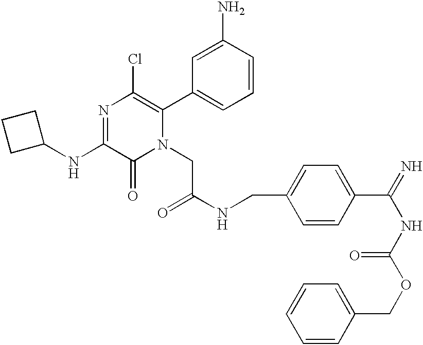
C1(NC2=NC(Cl)=C(C3=CC=CC(N)=C3)N(CC(NCC3=CC=C(C(=N)NC(=O)OCC4=CC=CC=C4)C=C3)=O)C2=O)CCC1
